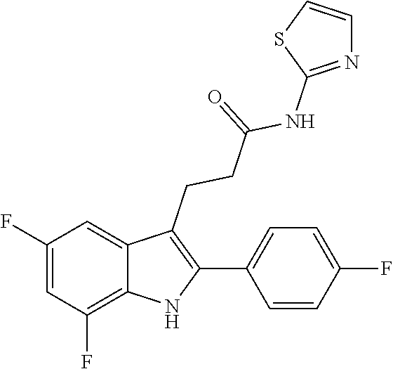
C1(C2=C(CCC(=O)NC3=NC=CS3)C3=CC(F)=CC(F)=C3N2)=CC=C(F)C=C1
